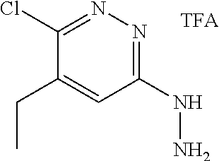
C1(NN)=NN=C(Cl)C(CC)=C1
